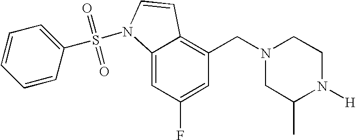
C1=C(F)C=C2C(=C1CN1CC(C)N([H])CC1)C=CN2S(=O)(=O)C1=CC=CC=C1
